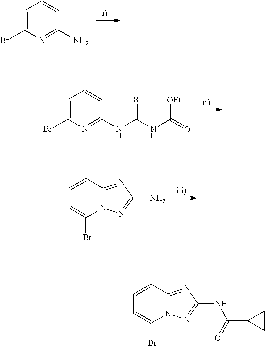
C1=C(Br)N=C(N)C=C1.C1=C(Br)N=C(NC(NC(=O)[OEt])=S)C=C1.C1=CC=C(Br)N2C1=NC(N)=N2.C1=CC=C(Br)N2C1=NC(NC(C1CC1)=O)=N2
